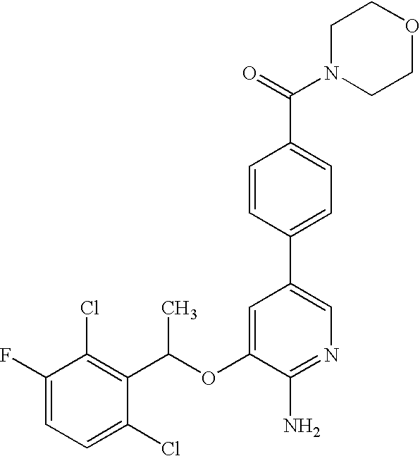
FC1=CC=C(Cl)C(C(OC2=CC(C3=CC=C(C(N4CCOCC4)=O)C=C3)=CN=C2N)C)=C1Cl
